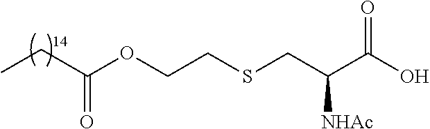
CCC(OCCSCC(C(O)=O)[NHAc])=O
